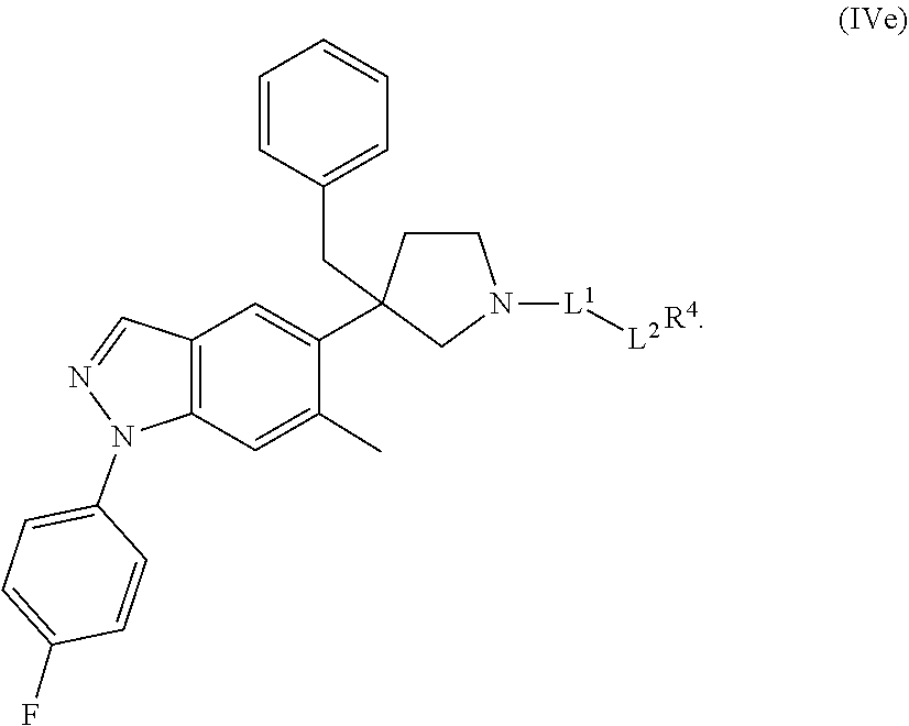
N1([L1][L2])CCC(C2=CC3=C(C=C2C)N(C2=CC=C(F)C=C2)N=C3)(CC2=CC=CC=C2)C1.[R4]
